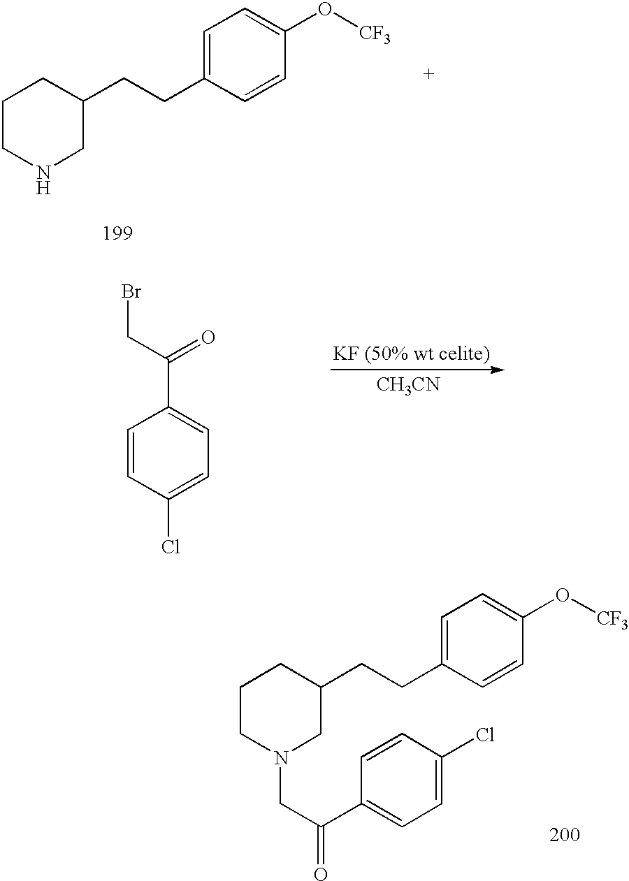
C1=C(CCC2CN(CC(C3=CC=C(Cl)C=C3)=O)CCC2)C=CC(O[CF3])=C1.C1=C(CCC2CNCCC2)C=CC(O[CF3])=C1.C1=CC(Cl)=CC=C1C(CBr)=O.[CH3CN]
